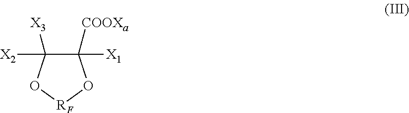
C1([X1])([COOXa])C([X2])([X3])O[RF]O1
